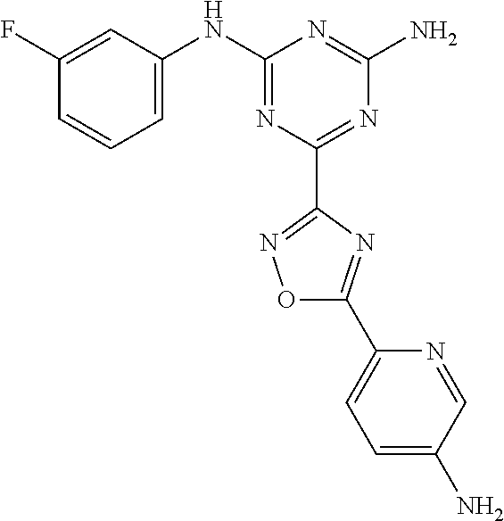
C1(F)=CC(NC2=NC(C3=NOC(C4=CC=C(N)C=N4)=N3)=NC(N)=N2)=CC=C1
